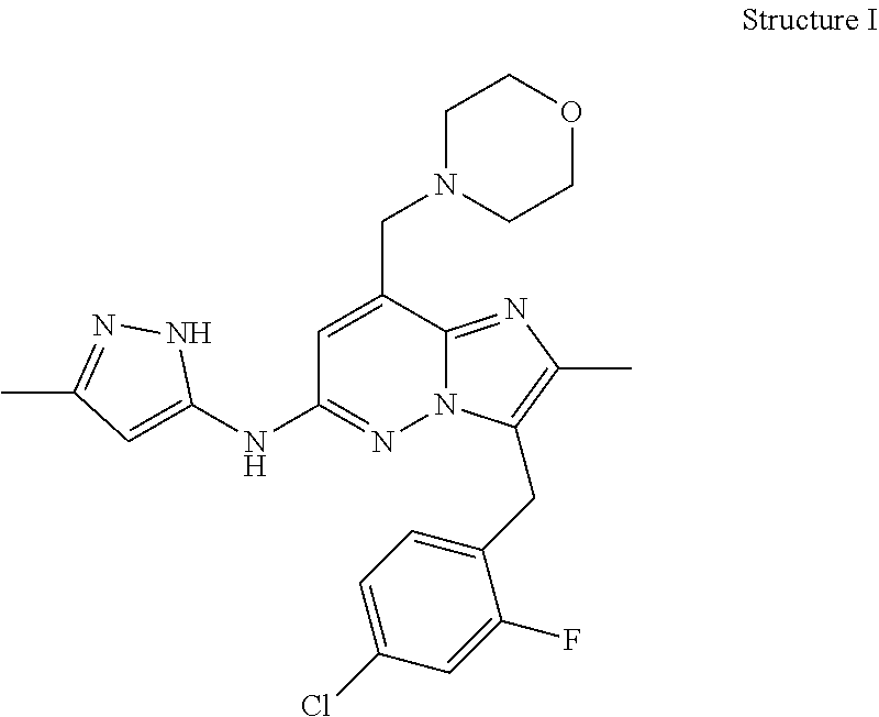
N12C(=NC(C)=C1CC1=CC=C(Cl)C=C1F)C(CN1CCOCC1)=CC(NC1=CC(C)=NN1)=N2
